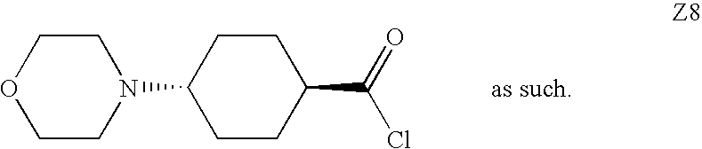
C1CC(N2CCOCC2)CCC1C(Cl)=O.[as such]
